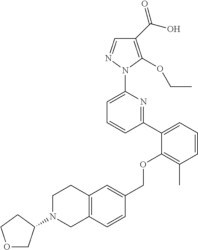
C1(C(O)=O)=C(OCC)N(C2=CC=CC(C3=CC=CC(C)=C3OCC3=CC4=C(C=C3)CN(C3COCC3)CC4)=N2)N=C1
